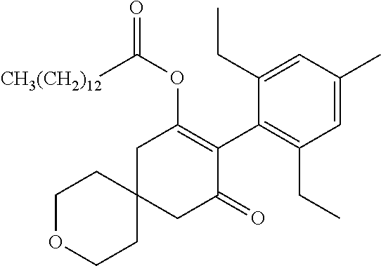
C1OCCC2(C1)CC(=O)C(C1=C(CC)C=C(C)C=C1CC)=C(OC([CH3(CH2)12])=O)C2
